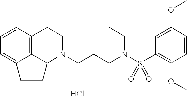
C12=C3C=CC=C1CCC2N(CCCN(S(C1=C(OC)C=CC(OC)=C1)(=O)=O)CC)CC3.Cl
